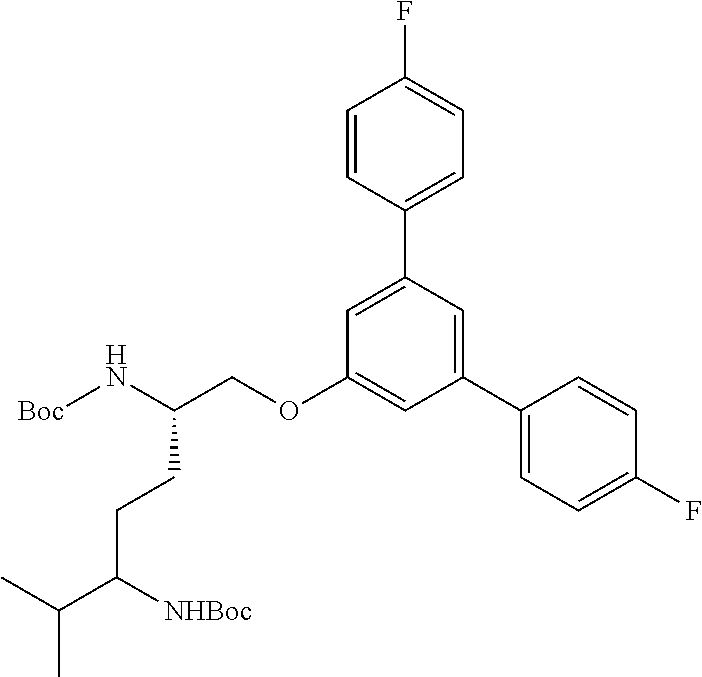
C1=C(C2=CC=C(F)C=C2)C=C(C2=CC=C(F)C=C2)C=C1OCC(N[Boc])CCC([NHBoc])C(C)C
